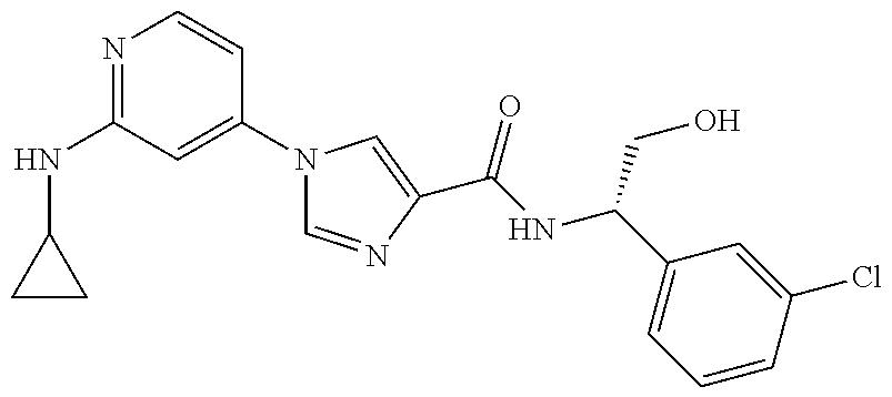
C1(NC2=NC=CC(N3C=NC(C(=O)NC(CO)C4=CC=CC(Cl)=C4)=C3)=C2)CC1
